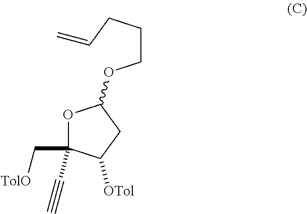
O1C(C[TolO])(C#C)C([OTol])CC1OCCCC=C
